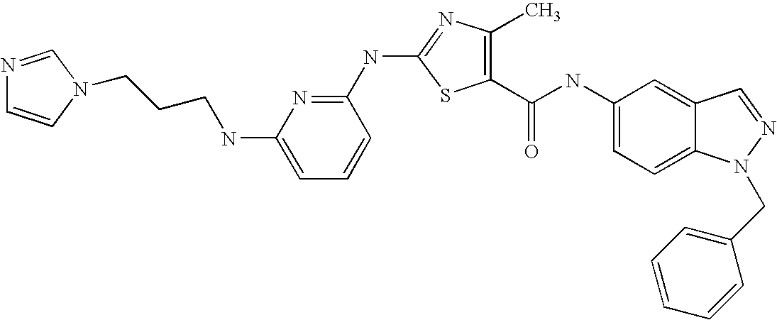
C1(NC(=O)C2=C(C)N=C(NC3=NC(NCCCN4C=NC=C4)=CC=C3)S2)=CC=C2C(=C1)C=NN2CC1=CC=CC=C1
